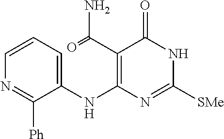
C1=CC=C(NC2=C(C(=O)N)C(=O)NC([SMe])=N2)C([Ph])=N1
